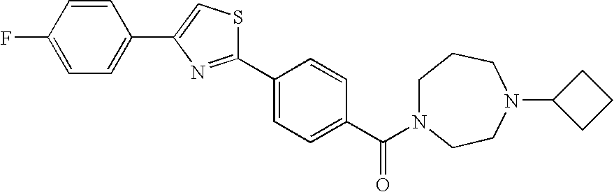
C1=CC(F)=CC=C1C1=CSC(C2=CC=C(C(=O)N3CCCN(C4CCC4)CC3)C=C2)=N1
